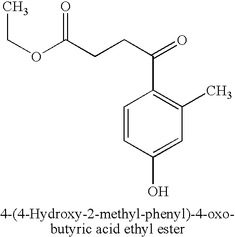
CCOC(CCC(=O)C1=C(C)C=C(O)C=C1)=O
